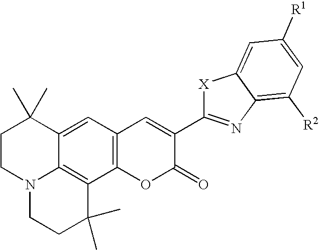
C12=CC3=C(C4=C1N(CCC2(C)C)CCC4(C)C)OC(=O)C(C1=NC2=C([R2])C=C([R1])C=C2[X]1)=C3
